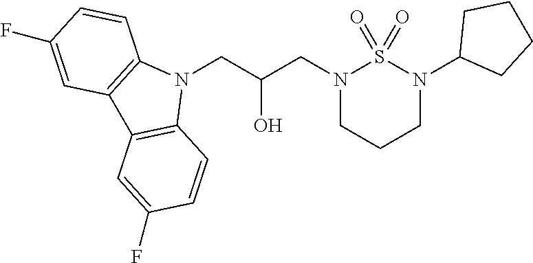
N1(CC(CN2CCCN(C3CCCC3)S2(=O)=O)O)C2=C(C3=C1C=CC(F)=C3)C=C(F)C=C2
